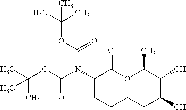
C1(N(C(OC(C)(C)C)=O)C(OC(C)(C)C)=O)CCCCC(O)C(O)C(C)OC1=O
